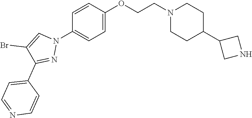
C1=CC(OCCN2CCC(C3CNC3)CC2)=CC=C1N1C=C(Br)C(C2=CC=NC=C2)=N1
